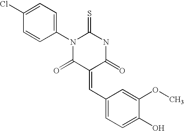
ClC1=CC=C(N2C(=S)NC(=O)C(=CC3=CC=C(O)C(OC)=C3)C2=O)C=C1
